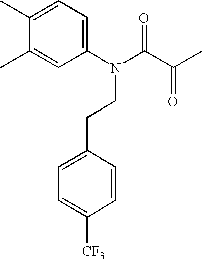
C1(C)=CC=C(N(C(C(C)=O)=O)CCC2=CC=C([CF3])C=C2)C=C1C
